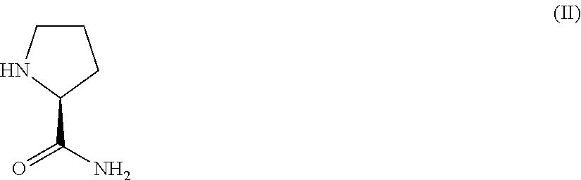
C1CNC(C(=O)N)C1
